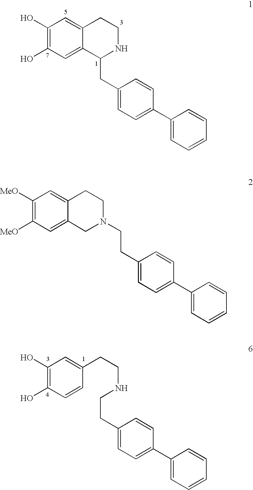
C1([MeO])=C([MeO])C=C2C(=C1)CCN(CCC1=CC=C(C3=CC=CC=C3)C=C1)C2.C1(O)=C(O)C=C2C(=C1)CCNC2CC1=CC=C(C2=CC=CC=C2)C=C1.C1(O)=C(O)C=CC(CCNCCC2=CC=C(C3=CC=CC=C3)C=C2)=C1
